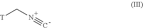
[T]CN#C
